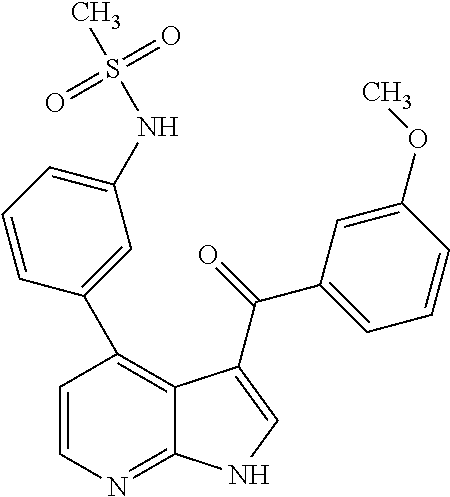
C1=CN=C2C(=C1C1=CC(NS(C)(=O)=O)=CC=C1)C(C(=O)C1=CC=CC(OC)=C1)=CN2
